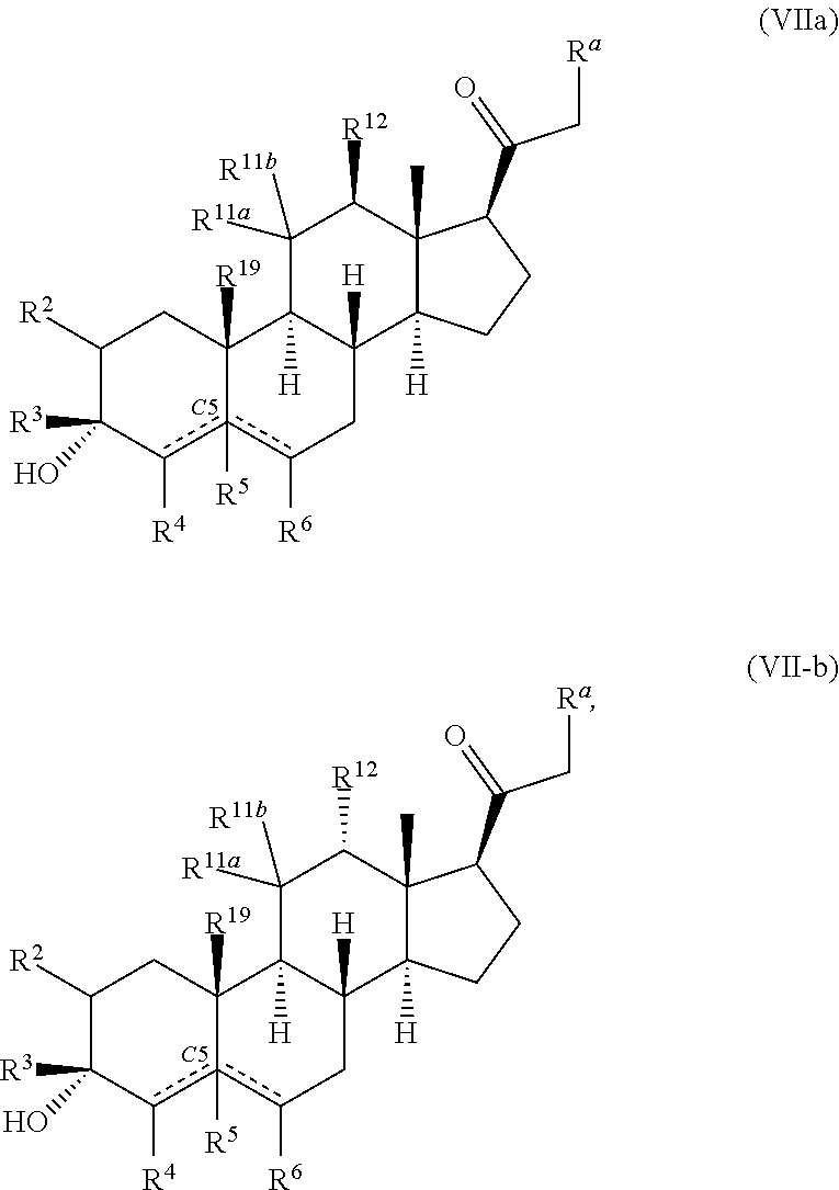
C1([R2])C([R3])(O)c([R4])c2([R5])c([R6])CC3([H])C([H])(C2([R19])C1)C([R11b])([R11a])C([R12])C1(C)C3([H])CCC1C(C[Ra])=O.[C5].C1([R2])C([R3])(O)c([R4])c2([R5])c([R6])CC3([H])C([H])(C2([R19])C1)C([R11b])([R11a])C([R12])C1(C)C3([H])CCC1C(C[Ra])=O.[C5]
